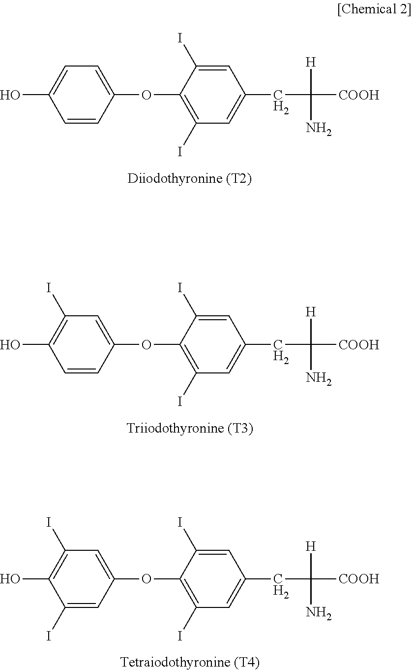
C1=CC(OC2=C(I)C=C(CC([H])([COOH])N)C=C2I)=CC=C1O.C1=CC(OC2=C(I)C=C(CC([H])([COOH])N)C=C2I)=CC(I)=C1O.C1(I)=CC(OC2=C(I)C=C(CC([H])([COOH])N)C=C2I)=CC(I)=C1O
